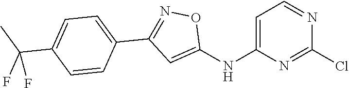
C1=C(NC2=CC(C3=CC=C(C(C)(F)F)C=C3)=NO2)N=C(Cl)N=C1
